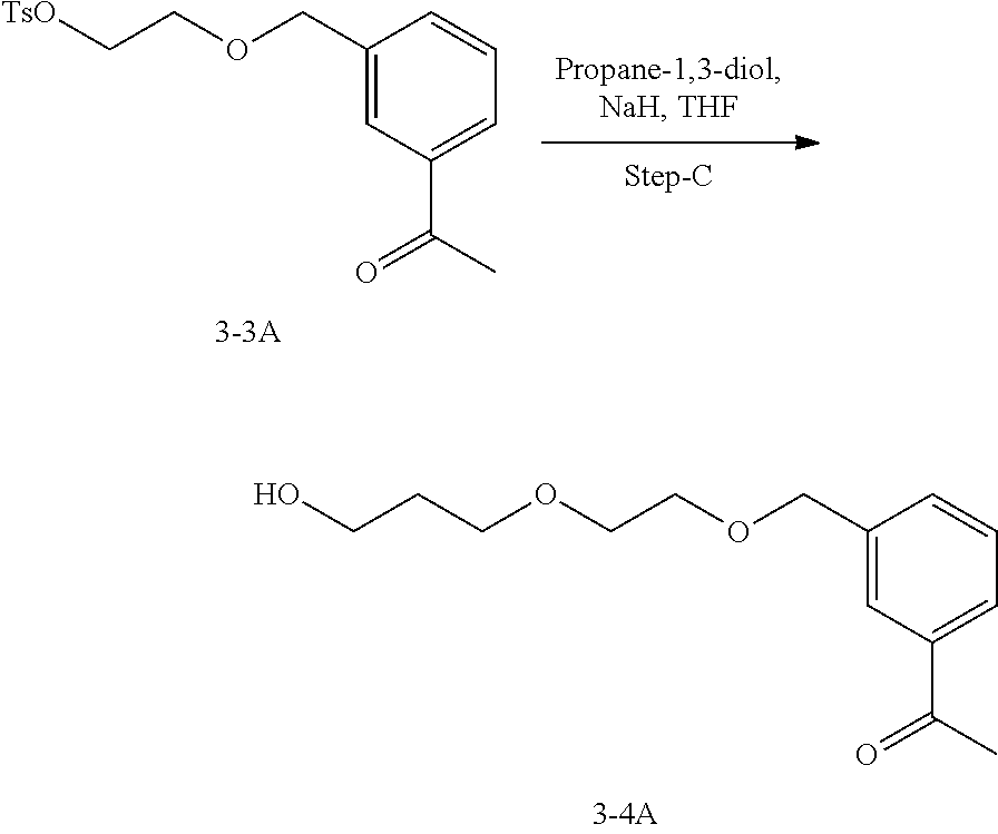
C(C1=CC(C(C)=O)=CC=C1)OCCOCCCO.C(C1=CC(C(C)=O)=CC=C1)OCC[TsO]
